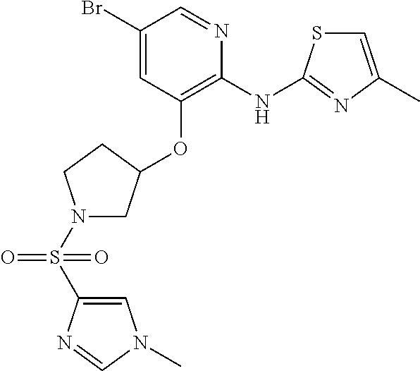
BrC1=CC(OC2CN(S(=O)(=O)C3=CN(C)C=N3)CC2)=C(NC2=NC(C)=CS2)N=C1
